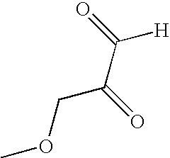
O=C(C(=O)COC)[H]
